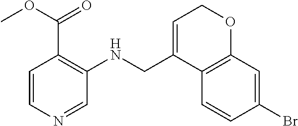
C1(Br)=CC2=C(C=C1)C(CNC1=C(C(OC)=O)C=CN=C1)=CCO2
